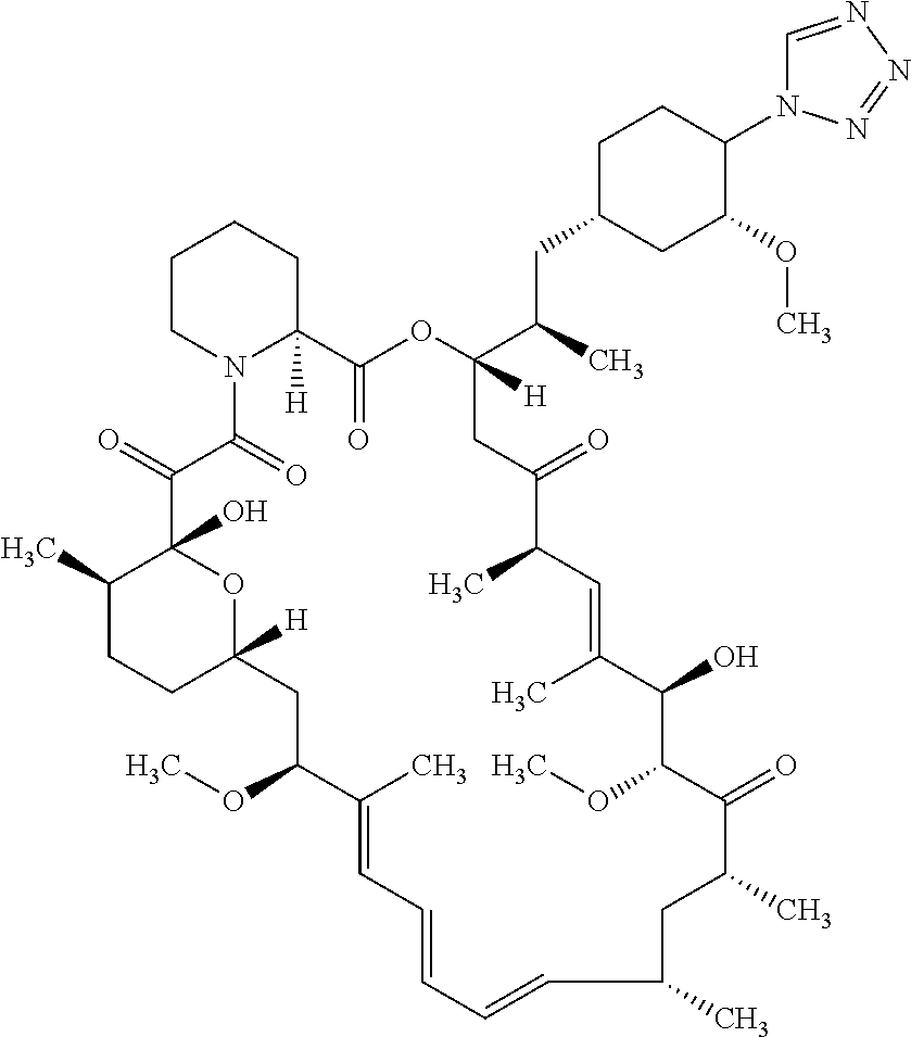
C1CN2C([H])(CC1)C(=O)OC([H])(C(CC1CC(OC)C(N3C=NN=N3)CC1)C)CC(=O)C(C)C=C(C)C(O)C(OC)C(=O)C(C)CC(C)C=CC=CC=C(C)C(OC)CC1([H])CCC(C)C(O)(C(=O)C2=O)O1
